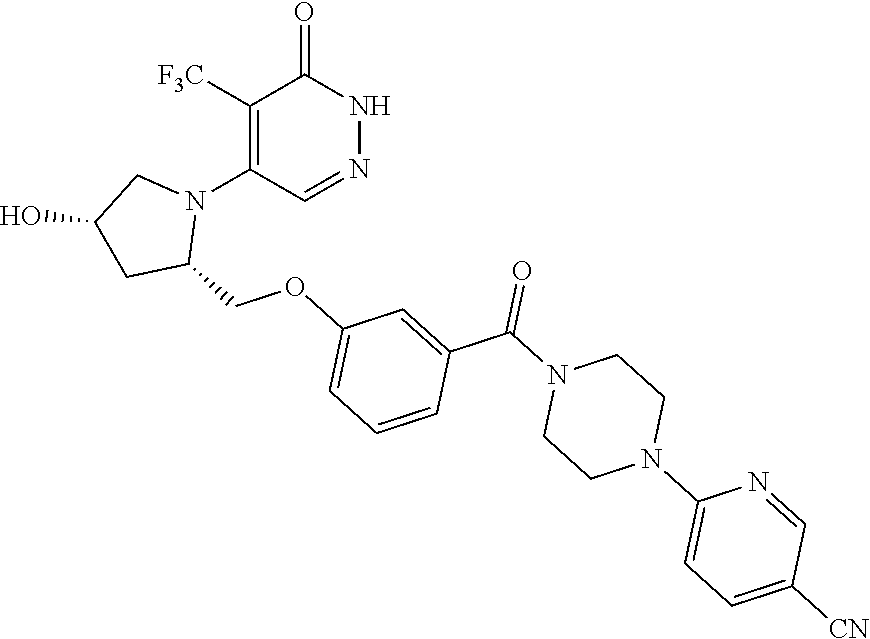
C1([F3C])=C(N2CC(O)CC2COC2=CC=CC(C(N3CCN(C4=CC=C([CN])C=N4)CC3)=O)=C2)C=NNC1=O
